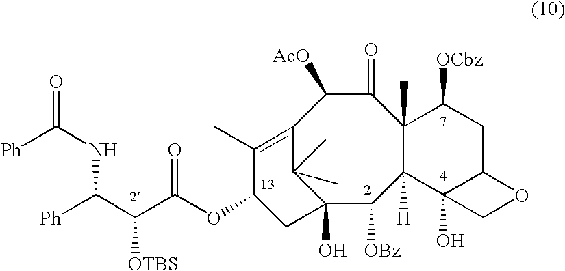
C12(O)C([OBz])C3([H])C(C)(C(=O)C([AcO])C(=C(C)C(OC(C(C([Ph])NC(=O)[Ph])[OTBS])=O)C1)C2(C)C)C([OCbz])CC1C3(O)CO1
